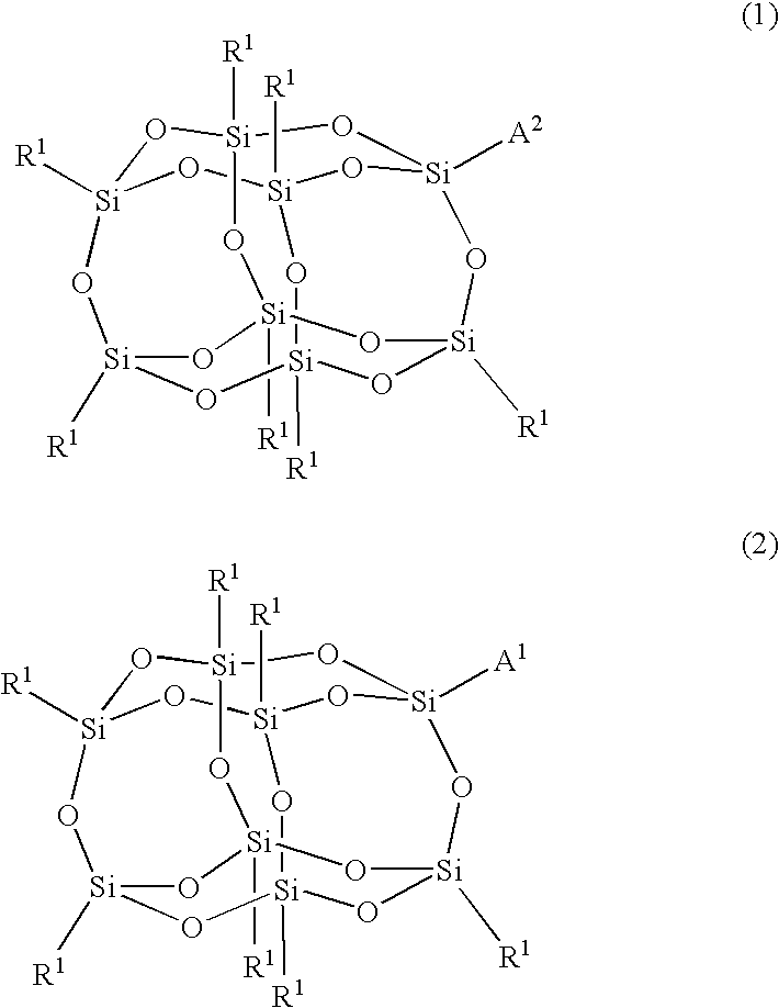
[Si]12([R1])O[Si]3([R1])O[Si]4([A2])O[Si]([R1])(O1)O[Si]1([R1])O[Si]([R1])(O[Si]([R1])(O3)O[Si]([R1])(O1)O2)O4.[Si]12([R1])O[Si]3([R1])O[Si]4([A1])O[Si]([R1])(O1)O[Si]1([R1])O[Si]([R1])(O[Si]([R1])(O3)O[Si]([R1])(O1)O2)O4
